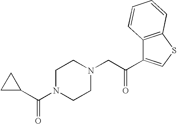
C1(C(N2CCN(CC(=O)C3=CSC4=C3C=CC=C4)CC2)=O)CC1
